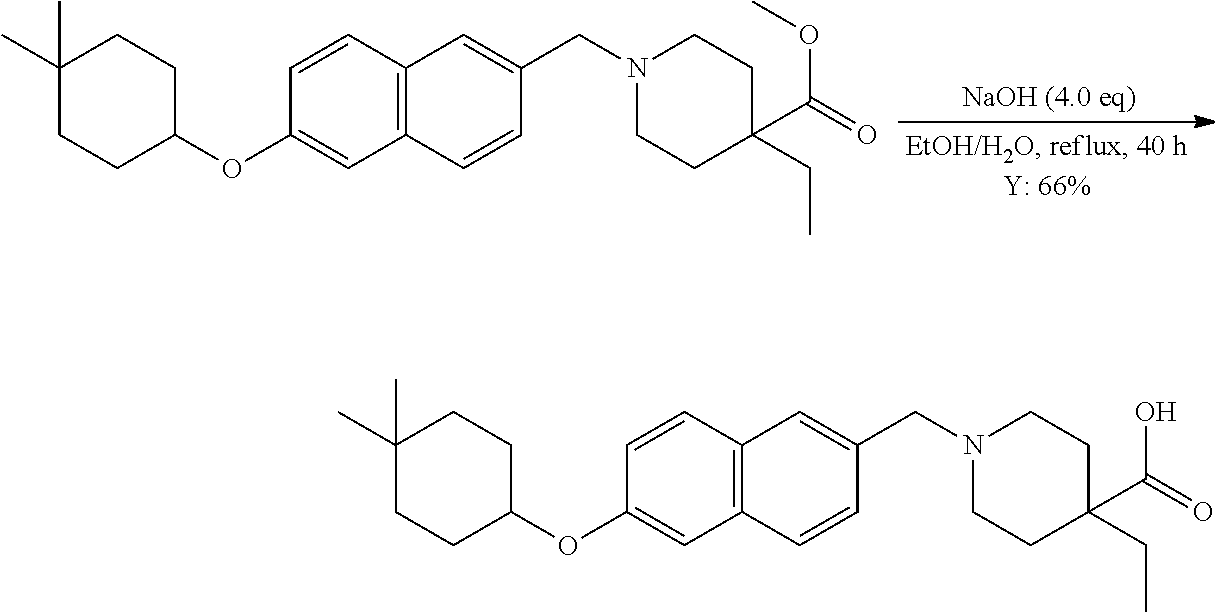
C1(C)(C)CCC(OC2=CC3=C(C=C2)C=C(CN2CCC(CC)(C(OC)=O)CC2)C=C3)CC1.C1(C)(C)CCC(OC2=CC3=C(C=C2)C=C(CN2CCC(CC)(C(O)=O)CC2)C=C3)CC1
